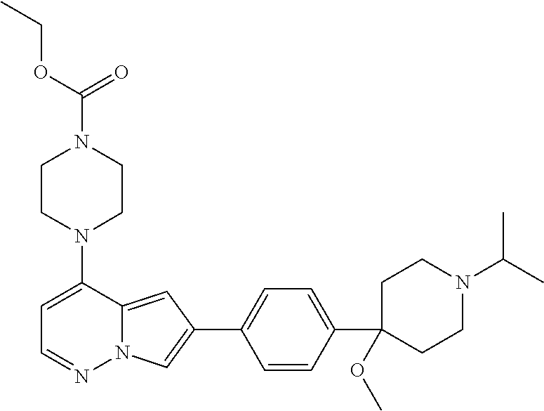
N1(C2=CC=NN3C2=CC(C2=CC=C(C4(OC)CCN(C(C)C)CC4)C=C2)=C3)CCN(C(=O)OCC)CC1
